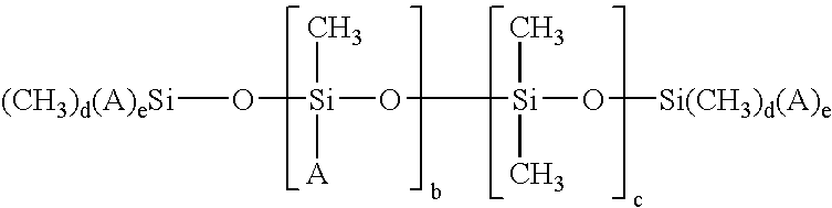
O([(CH3)d(A)eSi])[Si](C)([A])O[Si](C)(C)O[Si(CH3)d(A)e]
